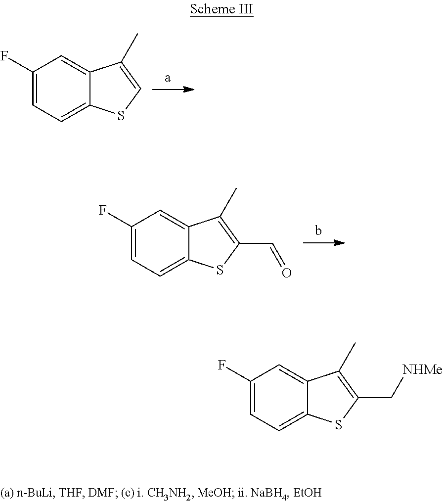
C1(F)=CC=C2C(=C1)C(C)=CS2.C1(F)=CC=C2C(=C1)C(C)=C(C=O)S2.C1(F)=CC=C2C(=C1)C(C)=C(C[NHMe])S2
